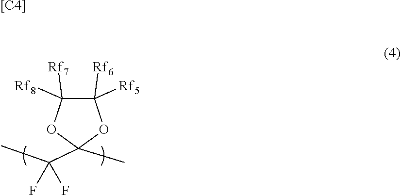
C1([Rf5])([Rf6])C([Rf7])([Rf8])OC(C(C)(F)F)(C)O1.[[C4]]
